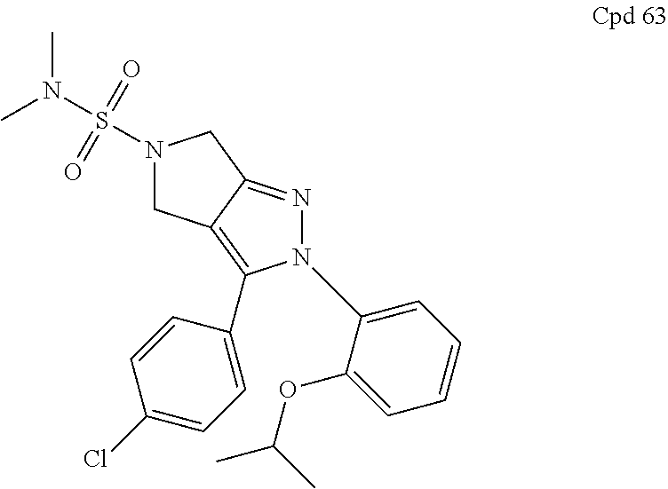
N1(S(=O)(=O)N(C)C)CC2=C(C3=CC=C(Cl)C=C3)N(C3=CC=CC=C3OC(C)C)N=C2C1
